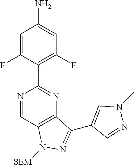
C12=C(C=NC(C3=C(F)C=C(N)C=C3F)=N1)N([SEM])N=C2C1=CN(C)N=C1
